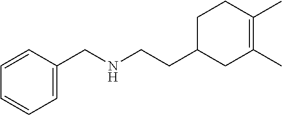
C1=CC=C(CNCCC2CC(C)=C(C)CC2)C=C1
